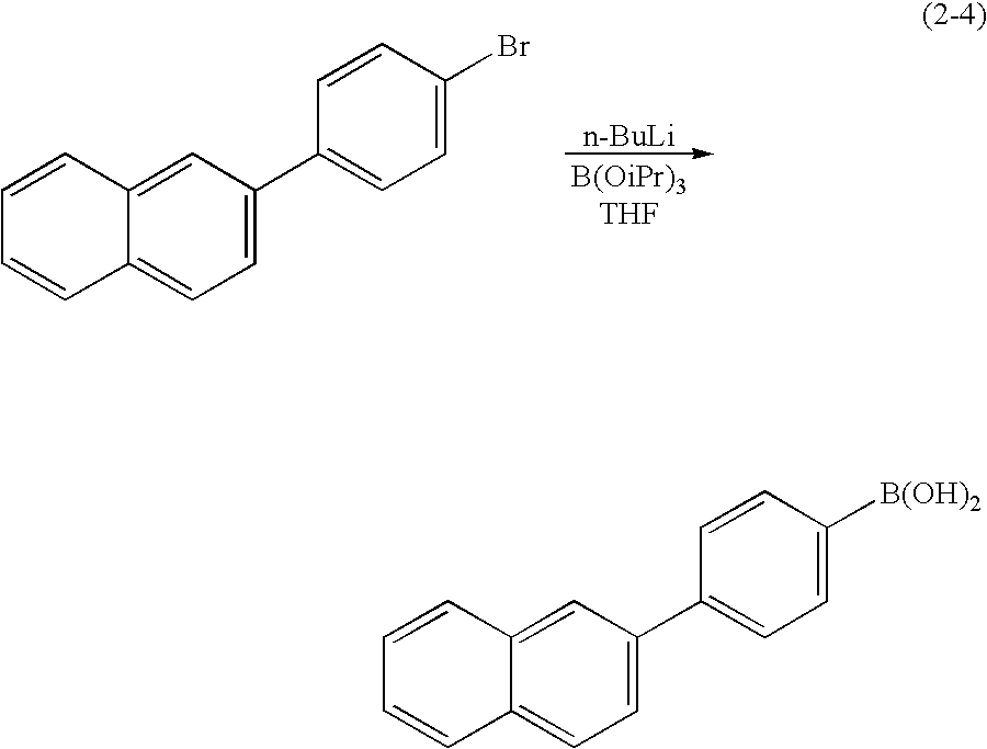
C12=CC(C3=CC=C(Br)C=C3)=CC=C1C=CC=C2.[n-BuLi].C12=CC(C3=CC=C([B(OH)2])C=C3)=CC=C1C=CC=C2
